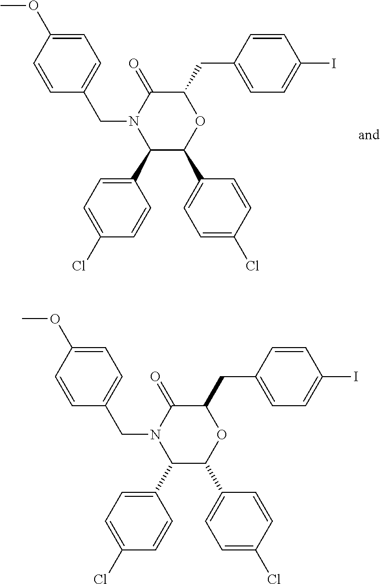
C1(C2=CC=C(Cl)C=C2)C(C2=CC=C(Cl)C=C2)OC(CC2=CC=C(I)C=C2)C(=O)N1CC1=CC=C(OC)C=C1.C1(C2=CC=C(Cl)C=C2)C(C2=CC=C(Cl)C=C2)OC(CC2=CC=C(I)C=C2)C(=O)N1CC1=CC=C(OC)C=C1
